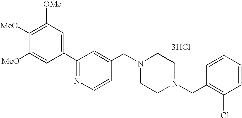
C1(C2=NC=CC(CN3CCN(CC4=C(Cl)C=CC=C4)CC3)=C2)=CC([OMe])=C([MeO])C([MeO])=C1.[3HCl]
